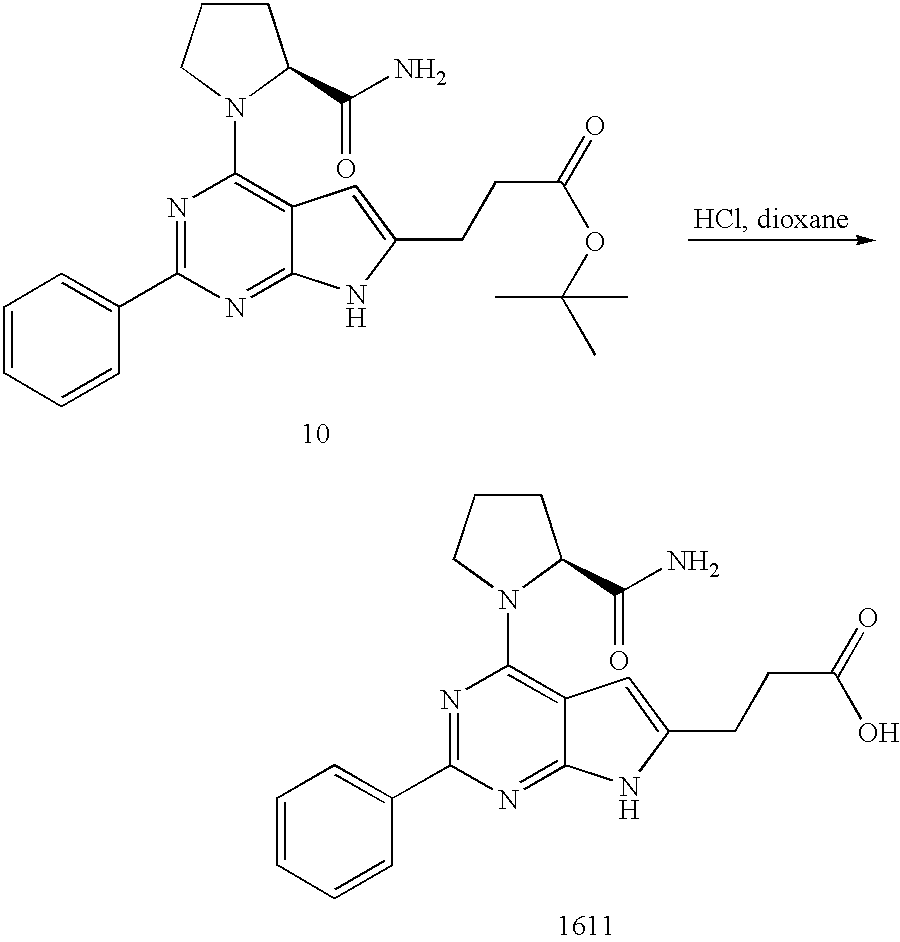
C1=CC=CC(C2=NC(N3CCCC3C(=O)N)=C3C(=N2)NC(CCC(=O)OC(C)(C)C)=C3)=C1.C1=CC=CC(C2=NC(N3CCCC3C(=O)N)=C3C(=N2)NC(CCC(=O)O)=C3)=C1
